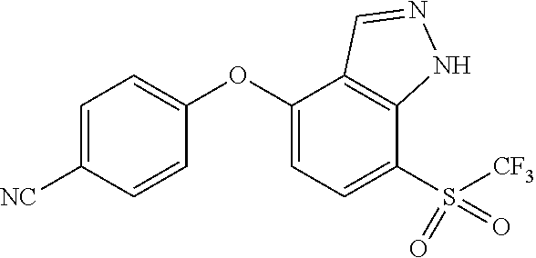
C1=C([NC])C=CC(OC2=CC=C(S(=O)(=O)[CF3])C3=C2C=NN3)=C1
